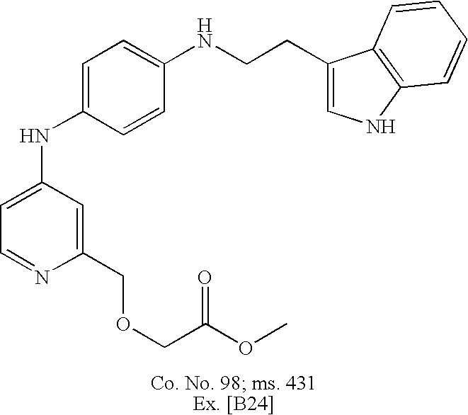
C1=C(NC2=CC=C(NCCC3=CNC4=C3C=CC=C4)C=C2)C=C(COCC(OC)=O)N=C1
